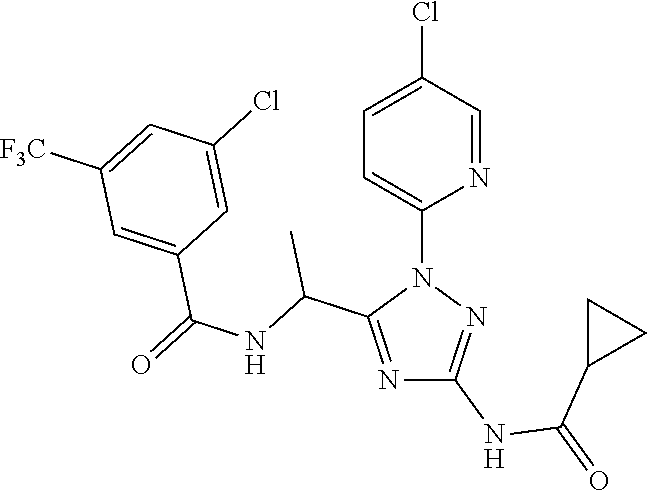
N1=C(C(NC(=O)C2=CC([F3C])=CC(Cl)=C2)C)N(C2=CC=C(Cl)C=N2)N=C1NC(=O)C1CC1
